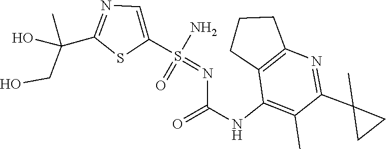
N(C1=C(C)C(C2(C)CC2)=NC2=C1CCC2)C(=O)N=S(=O)(N)C1=CN=C(C(CO)(O)C)S1
